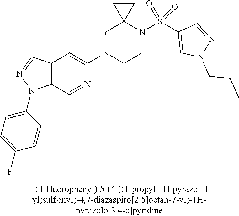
N1(C2=CC3=C(C=N2)N(C2=CC=C(F)C=C2)N=C3)CCN(S(C2=CN(CCC)N=C2)(=O)=O)C2(C1)CC2
